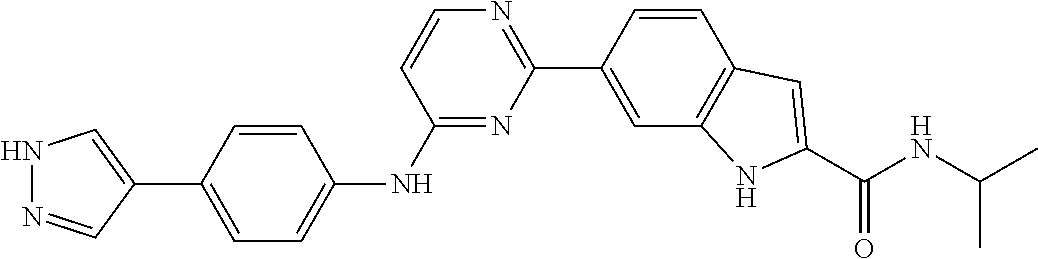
C1(C2=CNN=C2)=CC=C(NC2=NC(C3=CC4=C(C=C3)C=C(C(NC(C)C)=O)N4)=NC=C2)C=C1
